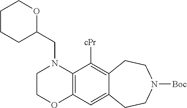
C1COC2=C(N1CC1OCCCC1)C([cPr])=C1C(=C2)CCN([Boc])CC1
